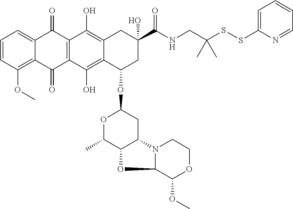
C1=CC(OC)=C2C(=C1)C(=O)C1=C(C2=O)C(O)=C2C(=C1O)CC(C(NCC(SSC1=CC=CC=N1)(C)C)=O)(O)CC2OC1OC(C)C2C(C1)N1C(O2)C(OC)OCC1
